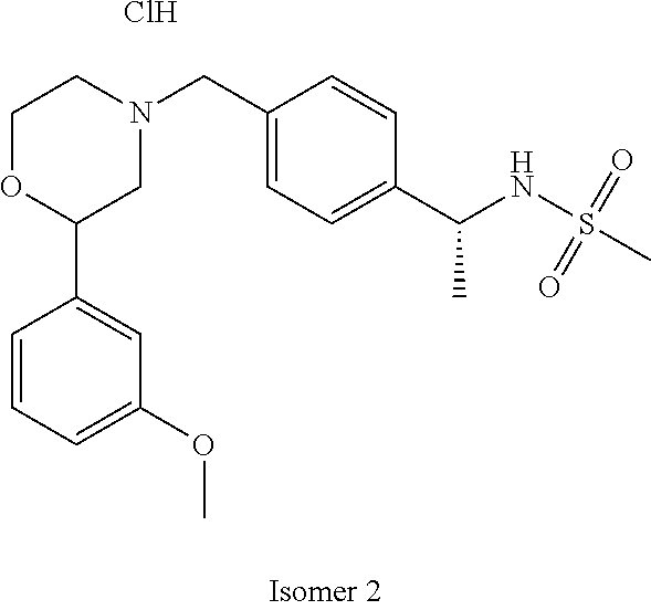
Cl.C1OC(C2=CC(OC)=CC=C2)CN(CC2=CC=C(C(NS(C)(=O)=O)C)C=C2)C1
